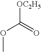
[OC2H5]C(OC)=O
